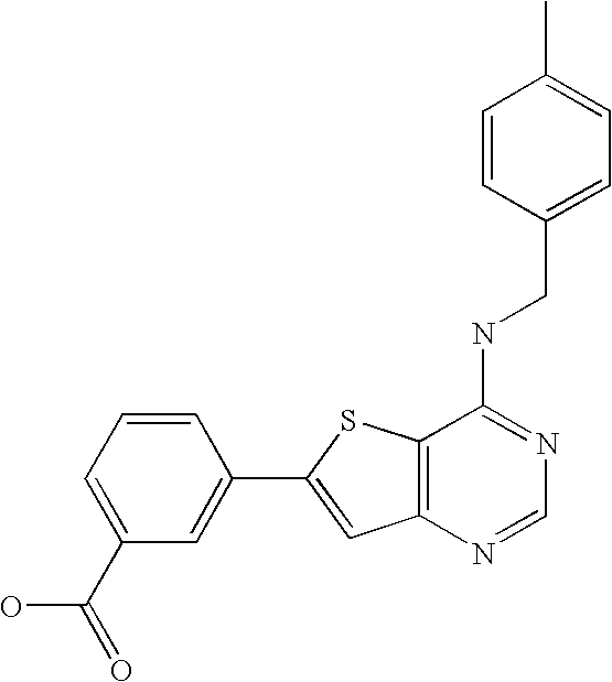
C12=C(N=CN=C1NCC1=CC=C(C)C=C1)C=C(C1=CC(C(O)=O)=CC=C1)S2
